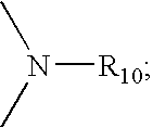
CN(C)[R10]
